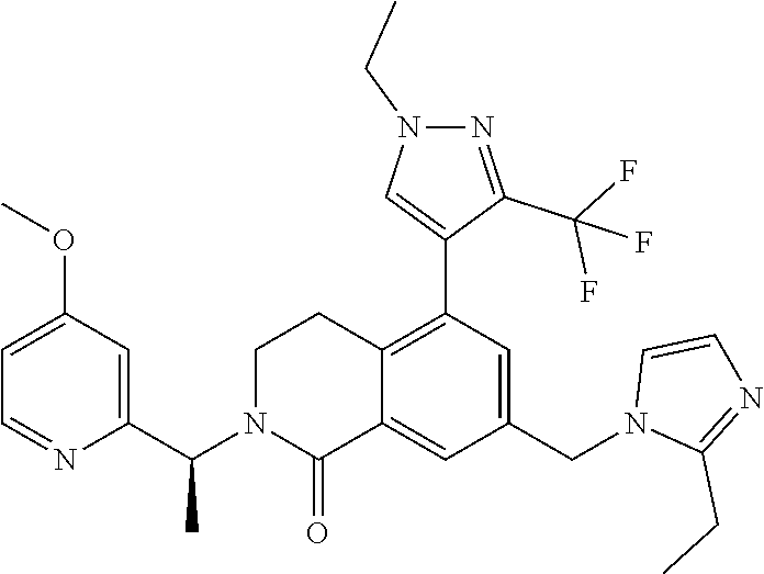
C1(OC)=CC=NC(C(N2C(=O)C3=CC(CN4C(CC)=NC=C4)=CC(C4=CN(CC)N=C4C(F)(F)F)=C3CC2)C)=C1
